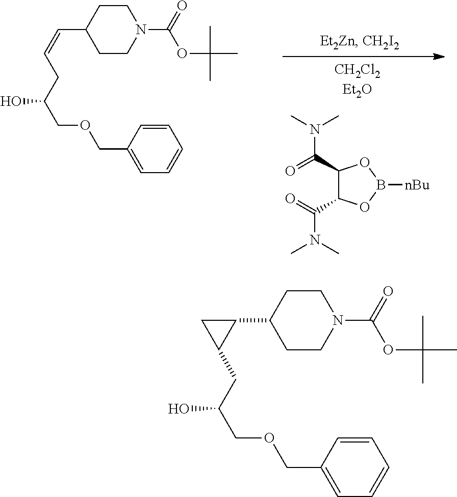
C1(C(=O)N(C)C)C(C(=O)N(C)C)OB([nBu])O1.C1(C=CCC(COCC2=CC=CC=C2)O)CCN(C(=O)OC(C)(C)C)CC1.C1(C2CC2CC(COCC2=CC=CC=C2)O)CCN(C(=O)OC(C)(C)C)CC1
